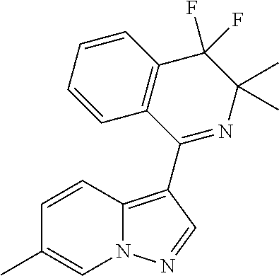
C12=C(C(F)(F)C(C)(C)N=C1C1=C3N(C=C(C)C=C3)N=C1)C=CC=C2
